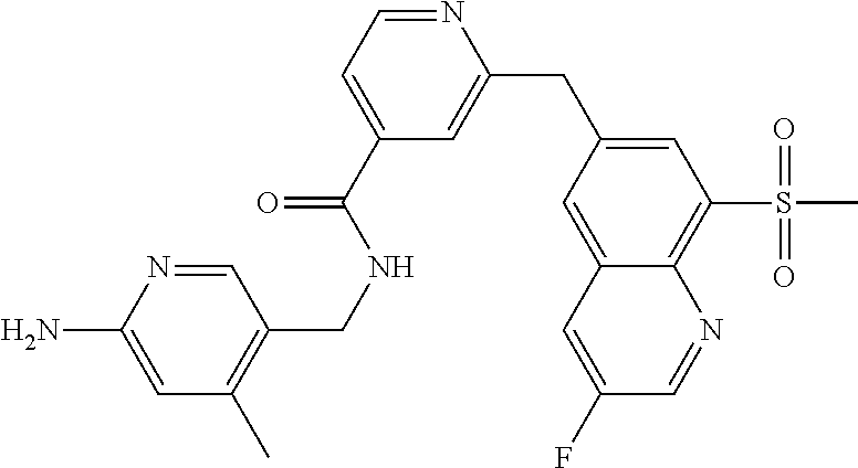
NC1=CC(C)=C(CNC(C2=CC=NC(CC3=CC(S(C)(=O)=O)=C4C(=C3)C=C(F)C=N4)=C2)=O)C=N1
